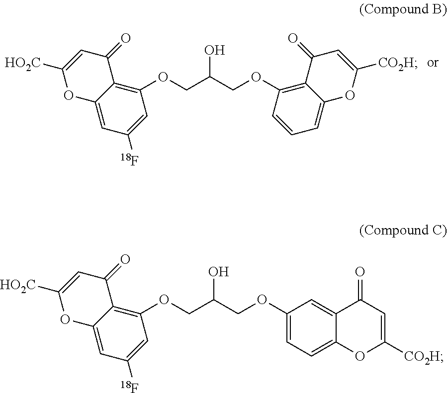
C1=C2C(=C(OCC(COC3=C4C(=CC=C3)OC([CO2H])=CC4=O)O)C=C1[18F])C(=O)C=C([HO2C])O2.C1=C2C(=C(OCC(COC3=CC=C4C(=C3)C(=O)C=C([CO2H])O4)O)C=C1[18F])C(=O)C=C([HO2C])O2
